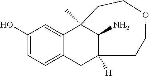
C1(O)=CC=C2C(=C1)C1(C)C(N)C([H])(C2)CCOCC1
